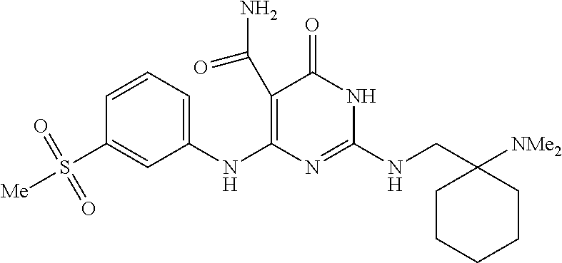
C1(C(N)=O)=C(NC2=CC=CC(S([Me])(=O)=O)=C2)N=C(NCC2([NMe2])CCCCC2)NC1=O
